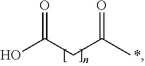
OC(CC(C)=O)=O.*
